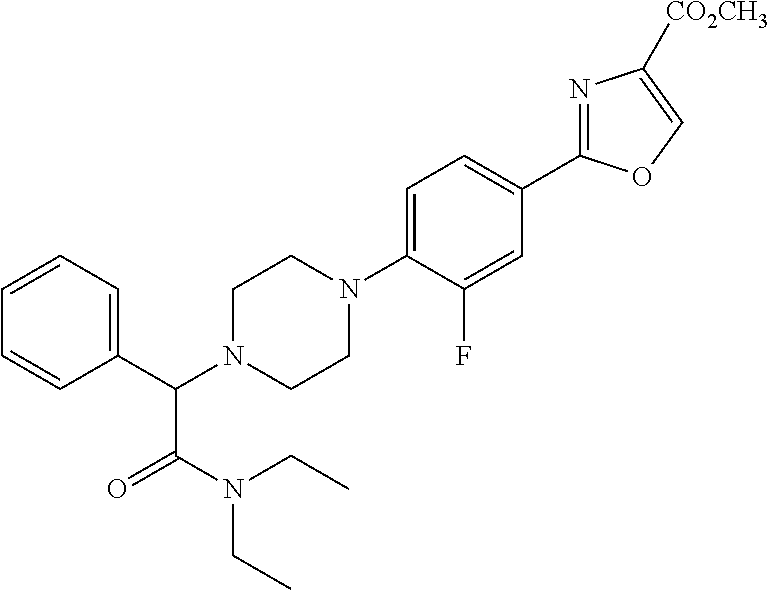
C1(C(N2CCN(C3=CC=C(C4=NC([CO2CH3])=CO4)C=C3F)CC2)C(N(CC)CC)=O)=CC=CC=C1
